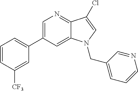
C1=C(C2=CC=CC([CF3])=C2)C=C2C(=N1)C(Cl)=CN2CC1=CC=CN=C1
